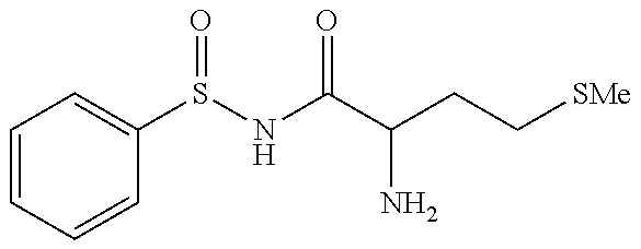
C1=CC=CC(S(NC(C(CC[SMe])N)=O)=O)=C1
